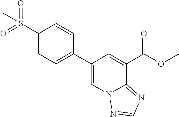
C1(S(=O)(=O)C)=CC=C(C2=CN3C(=NC=N3)C(C(OC)=O)=C2)C=C1
